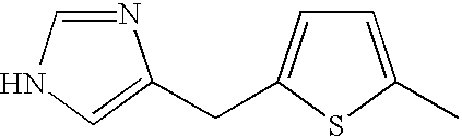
N1=CNC=C1CC1=CC=C(C)S1
